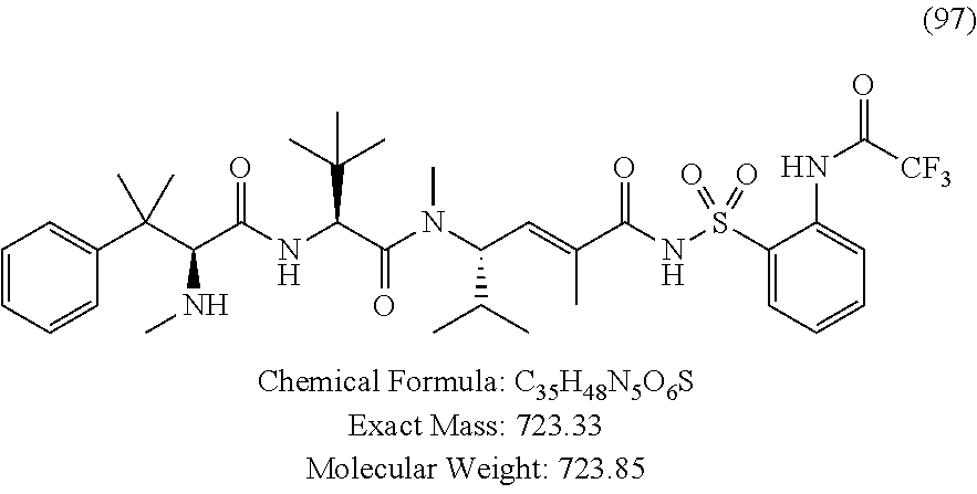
C1=CC=C(C(C(C(NC(C(N(C(C=C(C(NS(C2=CC=CC=C2NC([CF3])=O)(=O)=O)=O)C)C(C)C)C)=O)C(C)(C)C)=O)NC)(C)C)C=C1
